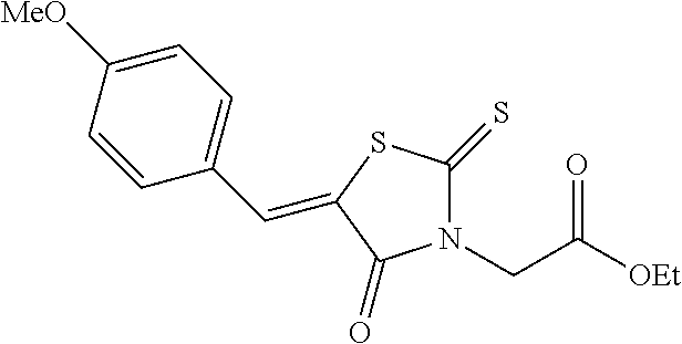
N1(CC([OEt])=O)C(=S)SC(=CC2=CC=C([MeO])C=C2)C1=O
